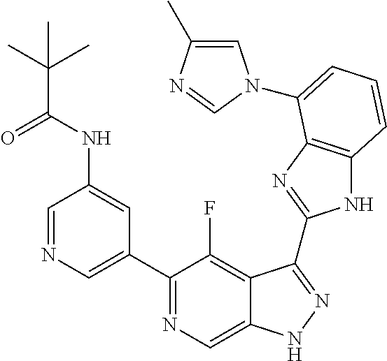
C1=NC=C(C2=NC=C3C(=C2F)C(C2=NC4=C(N2)C=CC=C4N2C=C(C)N=C2)=NN3)C=C1NC(C(C)(C)C)=O
